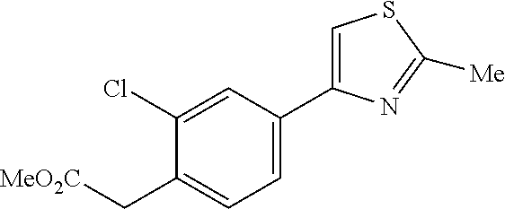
C1(Cl)=CC(C2=CSC([Me])=N2)=CC=C1C[MeO2C]
